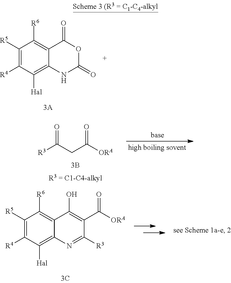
C1([R5])=C([R4])C([Hal])=C2C(=C1[R6])C(=O)OC(=O)N2.[R3]C(CC([ORA])=O)=O.C1([R5])=C([R4])C([Hal])=C2C(=C1[R6])C(O)=C(C([ORA])=O)C([R3])=N2
